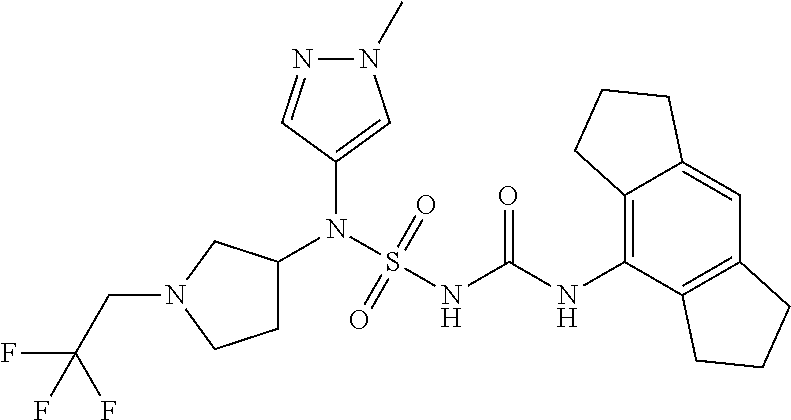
C1(N(S(NC(NC2=C3C(=CC4=C2CCC4)CCC3)=O)(=O)=O)C2CCN(CC(F)(F)F)C2)=CN(C)N=C1
